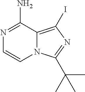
C12=C(I)N=C(C(C)(C)C)N1C=CN=C2N
